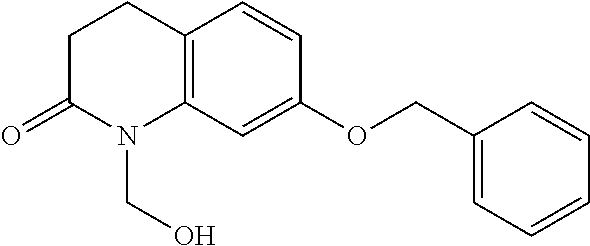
C12=C(CCC(=O)N1CO)C=CC(OCC1=CC=CC=C1)=C2
